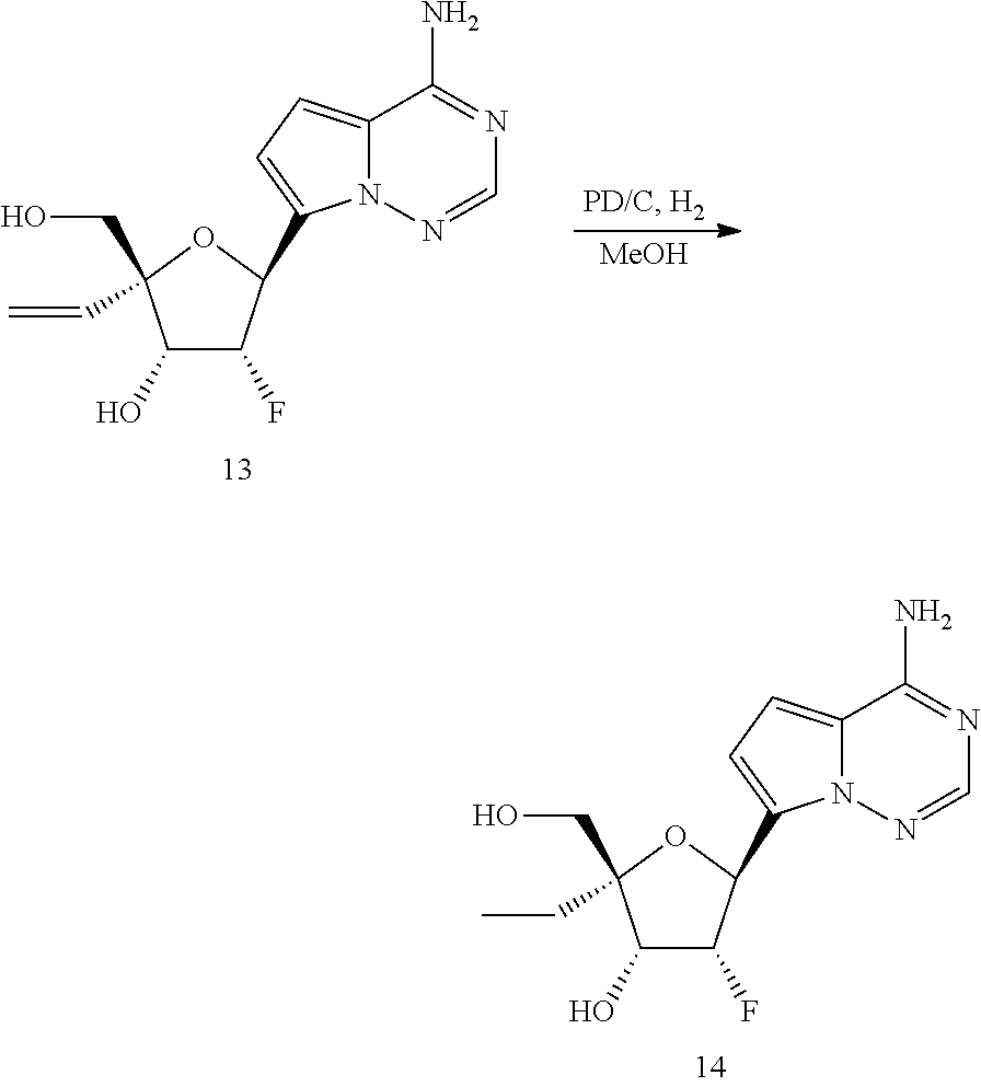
C1(O)C(F)C(C2=CC=C3N2N=CN=C3N)OC1(CC)CO.C1(O)C(F)C(C2=CC=C3N2N=CN=C3N)OC1(C=C)CO.[MeOH]
